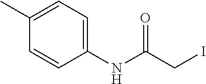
C1(C)=CC=C(NC(CI)=O)C=C1
